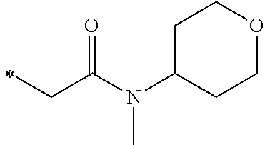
C(C)C(=O)N(C1CCOCC1)C
